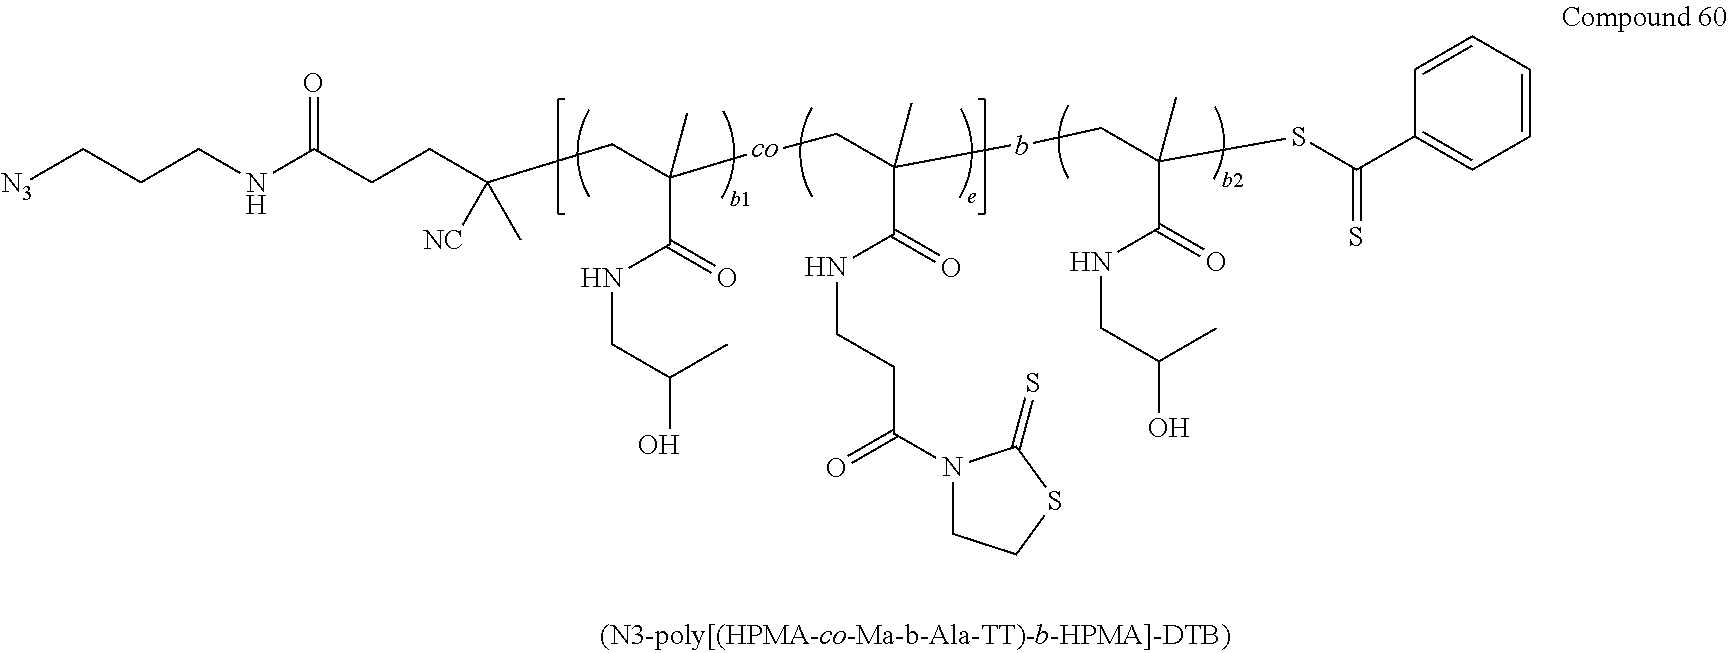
[N3]CCCNC(CCC([NC])(C)CC(C)(C(NCC(O)C)=O)[co]CC(C)(C(NCCC(N1CCSC1=S)=O)=O)bCC(C)(C(NCC(O)C)=O)SC(C1=CC=CC=C1)=S)=O
